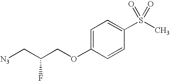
[N3]CC(COC1=CC=C(S(C)(=O)=O)C=C1)F
